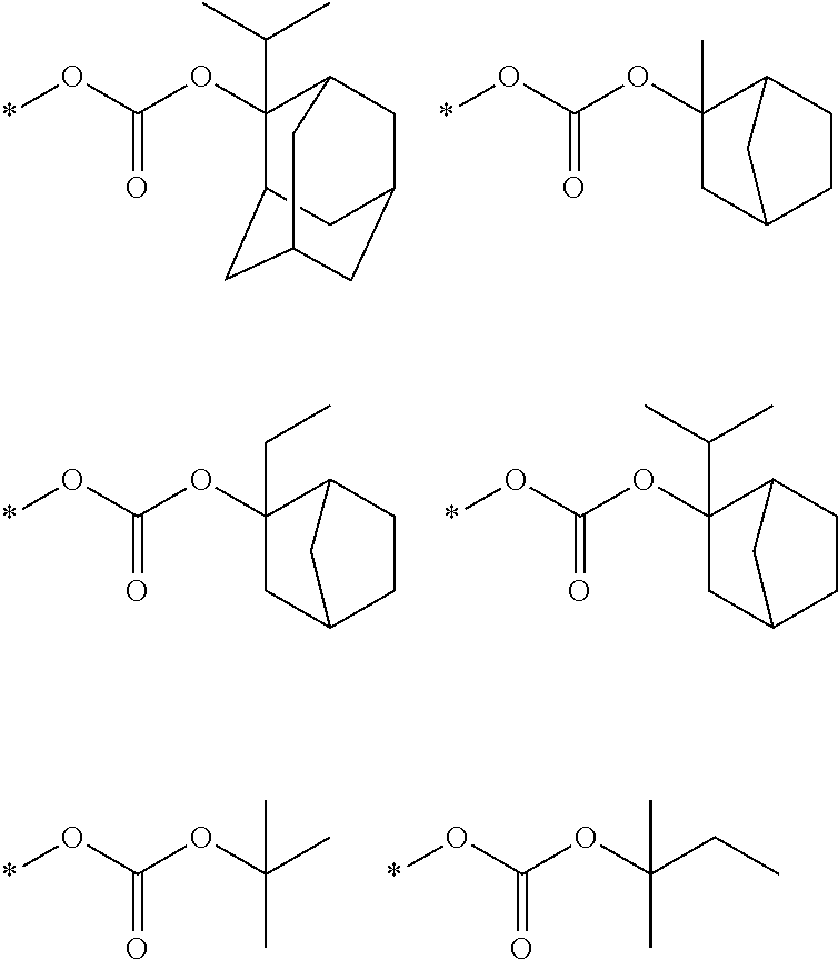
O(*)C(=O)OC1(C(C)C)C2CC3CC(CC1C3)C2.O(*)C(=O)OC1(C)CC2CCC1C2.O(*)C(=O)OC1(CC)CC2CCC1C2.O(*)C(=O)OC1(C(C)C)CC2CCC1C2.O(*)C(=O)OC(C)(C)C.O(*)C(=O)OC(CC)(C)C
